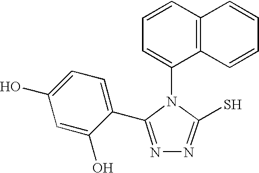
C1=CC2=C(C(N3C(S)=NN=C3C3=CC=C(O)C=C3O)=C1)C=CC=C2
